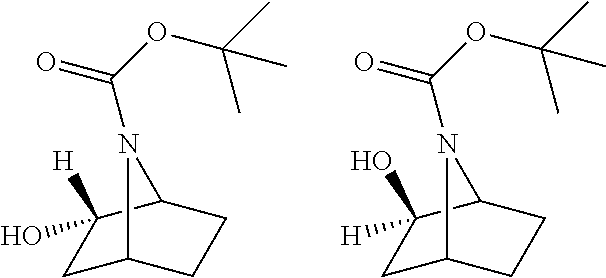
C1C2CCC(C1([H])O)N2C(OC(C)(C)C)=O.C1C2CCC(C1(O)[H])N2C(OC(C)(C)C)=O
